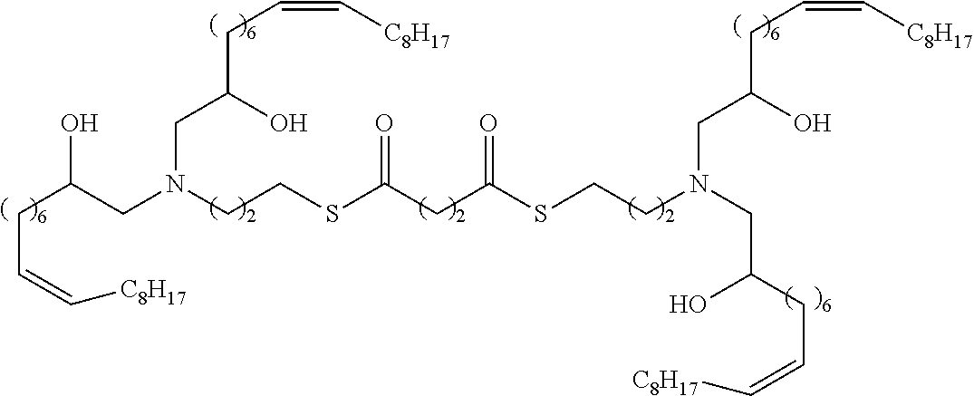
C(CN(CC(O)CC=C[C8H17])CCSC(CC(=O)SCCN(CC(O)CC=C[C8H17])CC(O)CC=C[C8H17])=O)(O)CC=C[C8H17]
